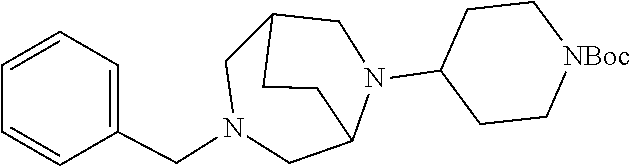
C12CN(CC3=CC=CC=C3)CC(N(C3CC[NBoc]CC3)C1)CC2
